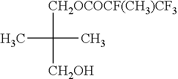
[CH2OCOCF(CH3)CF3]C([CH2OH])(C)C
